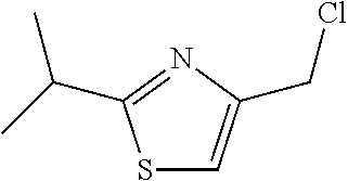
S1C=C(CCl)N=C1C(C)C
